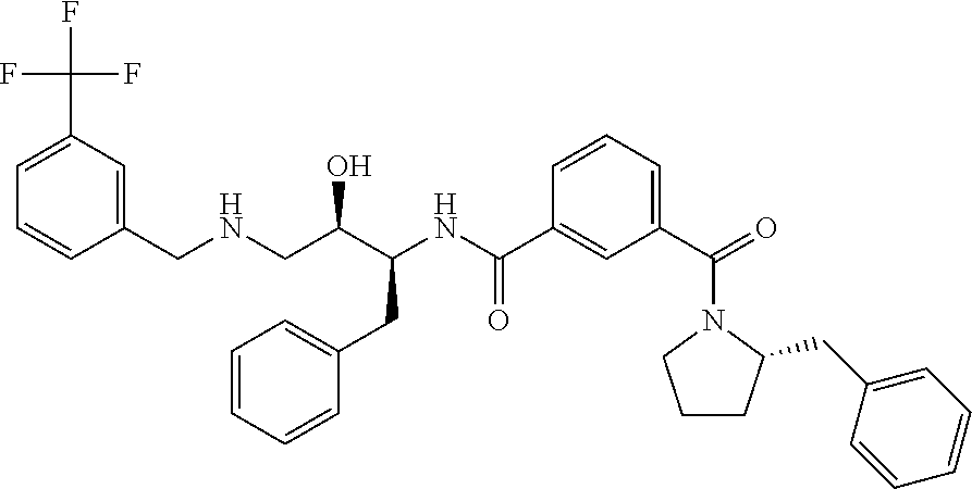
FC(C1=CC=CC(CNCC(C(NC(C2=CC(C(=O)N3CCCC3CC3=CC=CC=C3)=CC=C2)=O)CC2=CC=CC=C2)O)=C1)(F)F
